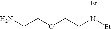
C(COCCN([Et])[Et])N
